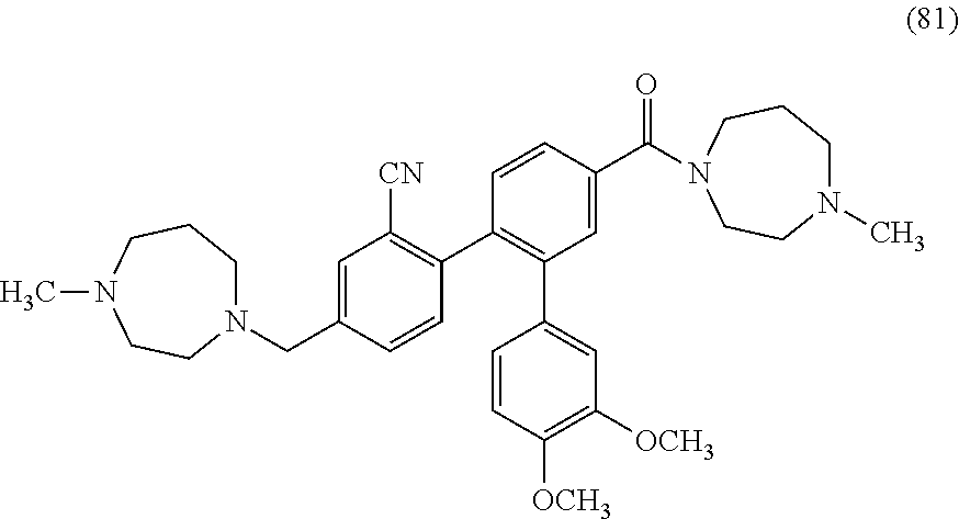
N1(CC2=CC([CN])=C(C3=C(C4=CC([OCH3])=C([OCH3])C=C4)C=C(C(=O)N4CCCN(C)CC4)C=C3)C=C2)CCCN(C)CC1
